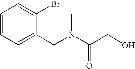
C1=CC=C(CN(C(CO)=O)C)C(Br)=C1
